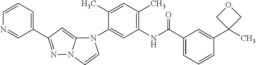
N1=C(C2=CC=CN=C2)C=C2N1C=CN2C1=CC(NC(C2=CC=CC(C3(C)COC3)=C2)=O)=C(C)C=C1C
